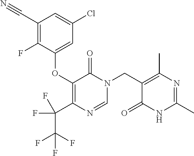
C1(C#N)=C(F)C(OC2=C(C(C(F)(F)F)(F)F)N=CN(CC3=C(C)N=C(C)NC3=O)C2=O)=CC(Cl)=C1
